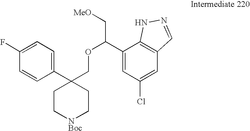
C1(C2(COC(C[MeO])C3=CC(Cl)=CC4=C3NN=C4)CC[NBoc]CC2)=CC=C(F)C=C1
